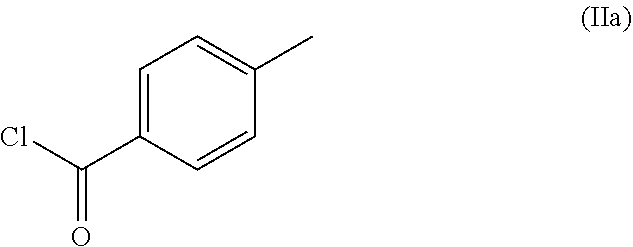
C1=C(C(Cl)=O)C=CC(C)=C1
